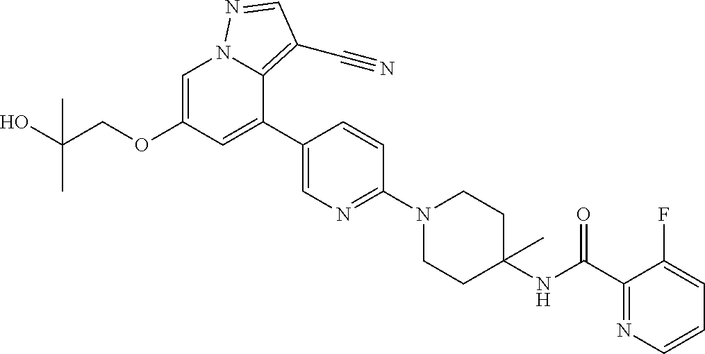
C1=C(OCC(O)(C)C)C=C(C2=CN=C(N3CCC(NC(C4=NC=CC=C4F)=O)(C)CC3)C=C2)C2=C(C#N)C=NN12
